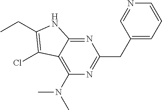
C1(CC2=CC=CN=C2)=NC(N(C)C)=C2C(=N1)NC(CC)=C2Cl
